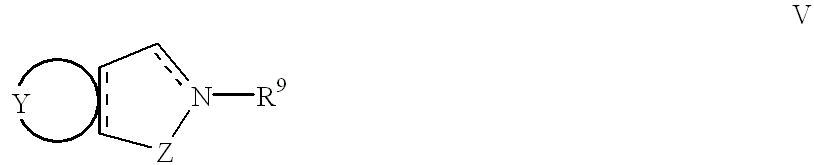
c1c-cn([R9])[Z]1
